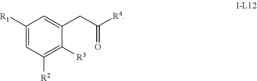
C1([R1])=CC([R2])=C([R3])C(CC([R4])=O)=C1
